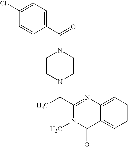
N1(C(C2=CC=C(Cl)C=C2)=O)CCN(C(C2=NC3=CC=CC=C3C(=O)N2C)C)CC1
